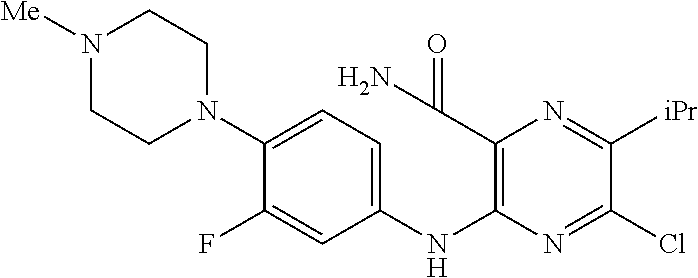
C1(F)=CC(NC2=C(C(N)=O)N=C([iPr])C(Cl)=N2)=CC=C1N1CCN([Me])CC1
